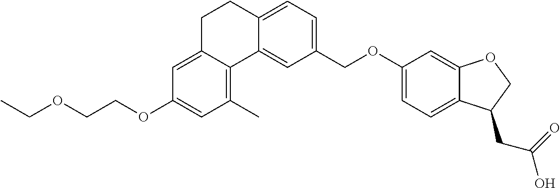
CCOCCOC1=CC(C)=C2C(=C1)CCC1=CC=C(COC3=CC=C4C(=C3)OCC4CC(=O)O)C=C12
